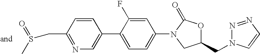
C1=CC(CS(C)=O)=NC=C1C1=CC=C(N2C(=O)OC(CN3N=NC=C3)C2)C=C1F
